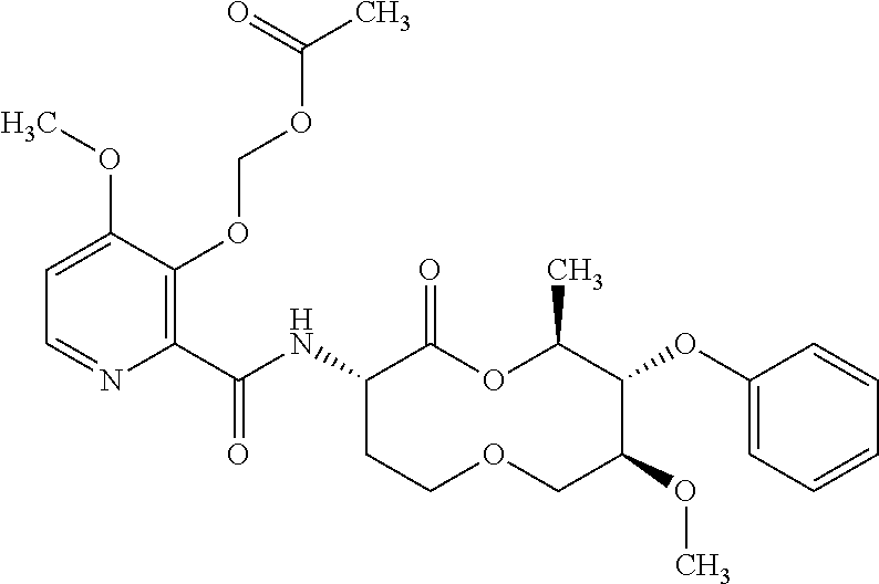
C1(C(NC2C(=O)OC(C)C(OC3=CC=CC=C3)C(OC)COCC2)=O)=C(OCOC(C)=O)C(OC)=CC=N1
